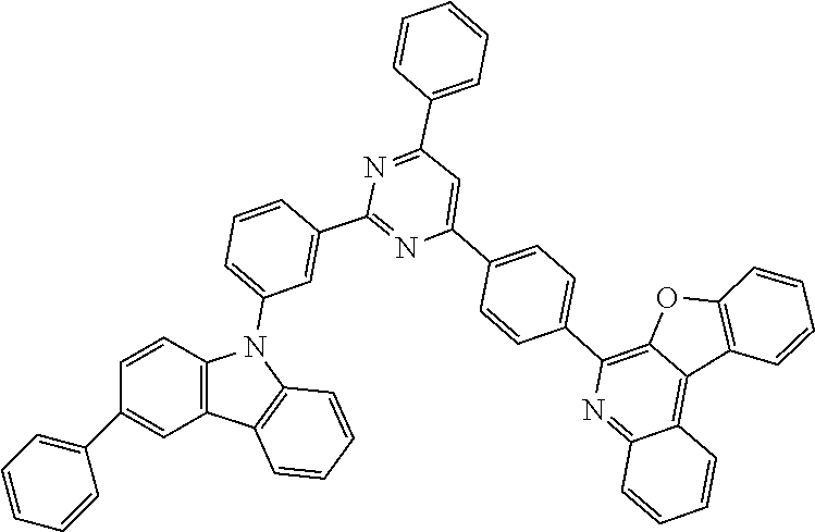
C1(C2=CC=CC=C2)=CC2=C(C=C1)N(C1=CC=CC(C3=NC(C4=CC=C(C5=C6OC7=C(C6=C6C(=N5)C=CC=C6)C=CC=C7)C=C4)=CC(C4=CC=CC=C4)=N3)=C1)C1=C2C=CC=C1
